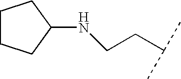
N(CCC(C)C)C1CCCC1
